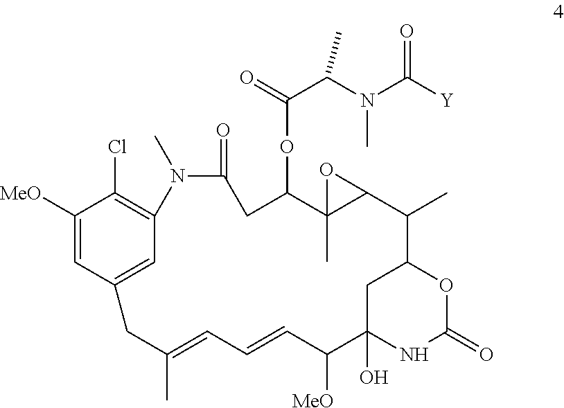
C1([MeO])=CC2=CC(=C1Cl)N(C)C(=O)CC(OC(C(N(C([Y])=O)C)C)=O)C1(C)C(C(C)C3CC(O)(NC(=O)O3)C([MeO])C=CC=C(C)C2)O1
